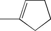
C1C=C(C)CC1
